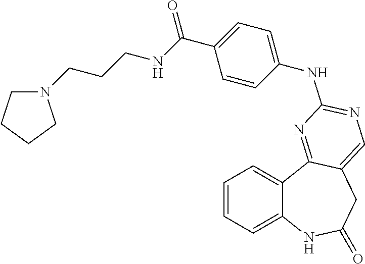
C1=CC=C2C(=C1)C1=NC(NC3=CC=C(C(=O)NCCCN4CCCC4)C=C3)=NC=C1CC(=O)N2
